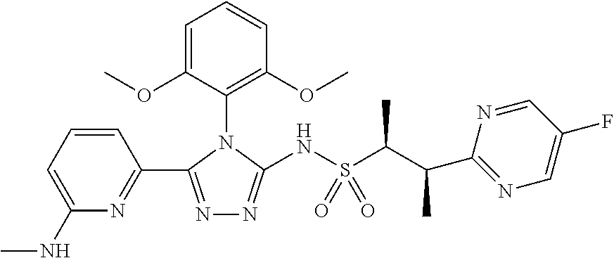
N1=C(C2=NC(NC)=CC=C2)N(C2=C(OC)C=CC=C2OC)C(NS(C(C(C2=NC=C(F)C=N2)C)C)(=O)=O)=N1
